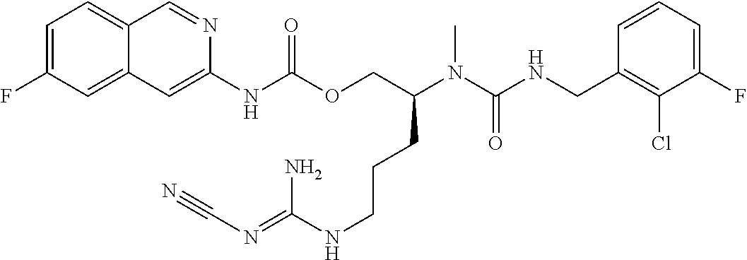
C1=CC(CNC(N(C(COC(NC2=CC3=CC(F)=CC=C3C=N2)=O)CCCNC(N)=NC#N)C)=O)=C(Cl)C(F)=C1
